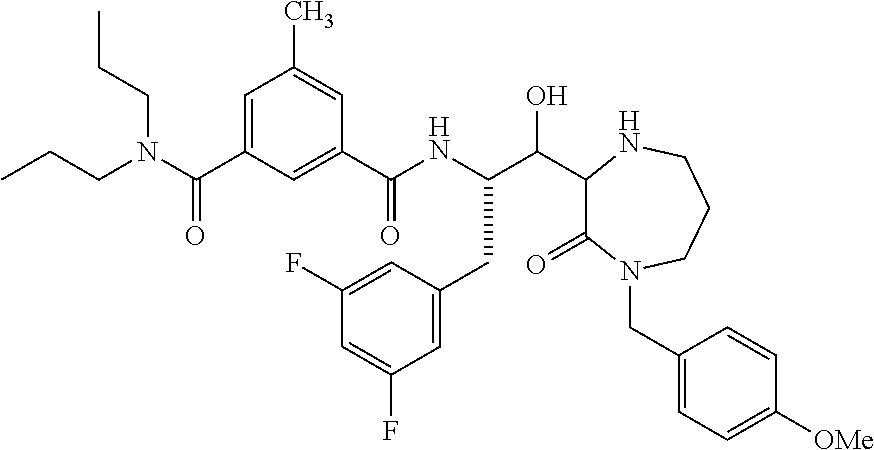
C1=C(C(N(CCC)CCC)=O)C=C(C(NC(C(C2C(=O)N(CC3=CC=C([OMe])C=C3)CCCN2)O)CC2=CC(F)=CC(F)=C2)=O)C=C1C
